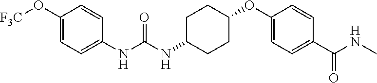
N(C(NC1CCC(OC2=CC=C(C(NC)=O)C=C2)CC1)=O)C1=CC=C(O[F3C])C=C1
